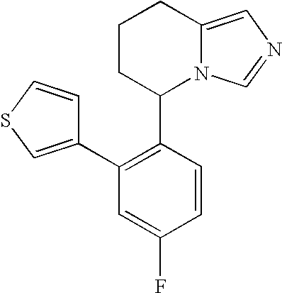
C1CC(C2=C(C3=CSC=C3)C=C(F)C=C2)N2C(=CN=C2)C1
